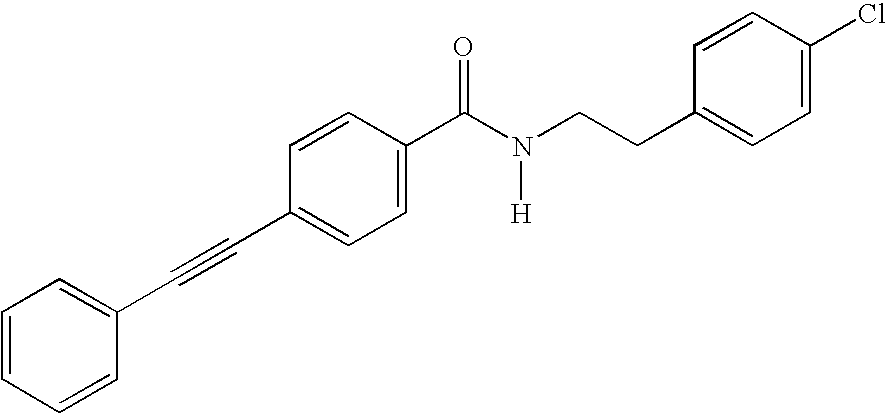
C1=CC=CC(C#CC2=CC=C(C(N([H])CCC3=CC=C(Cl)C=C3)=O)C=C2)=C1
